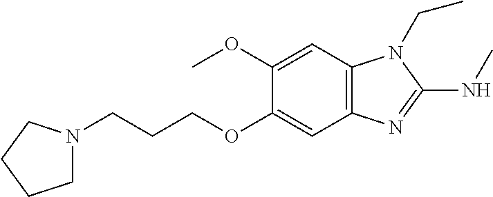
C1(OC)=CC2=C(C=C1OCCCN1CCCC1)N=C(NC)N2CC
